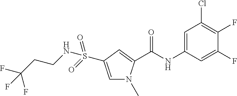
C1=C(S(NCCC(F)(F)F)(=O)=O)C=C(C(NC2=CC(Cl)=C(F)C(F)=C2)=O)N1C
